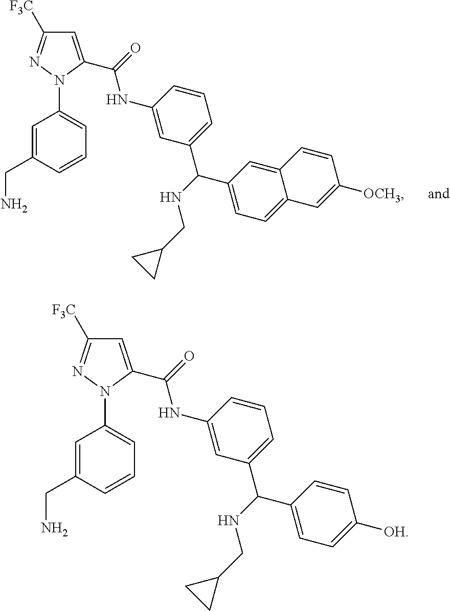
C1=C(C(NC2=CC(C(NCC3CC3)C3=CC=C4C(=C3)C=CC([OCH3])=C4)=CC=C2)=O)N(C2=CC=CC(CN)=C2)N=C1[F3C].C1=C(C(NC2=CC(C(NCC3CC3)C3=CC=C([OH])C=C3)=CC=C2)=O)N(C2=CC=CC(CN)=C2)N=C1[F3C]
